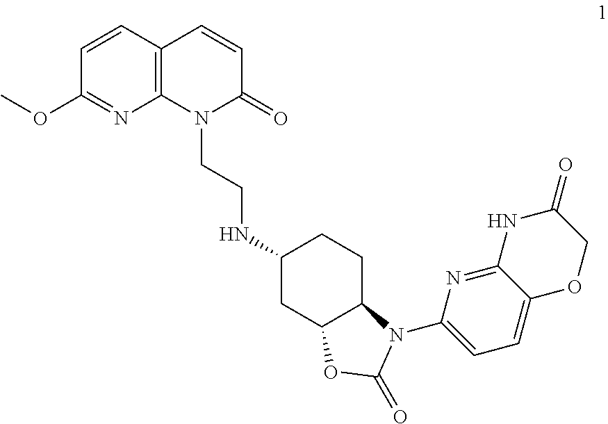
N1(CCNC2CC3C(CC2)N(C2=CC=C4C(=N2)NC(=O)CO4)C(=O)O3)C(=O)C=CC2=C1N=C(OC)C=C2
